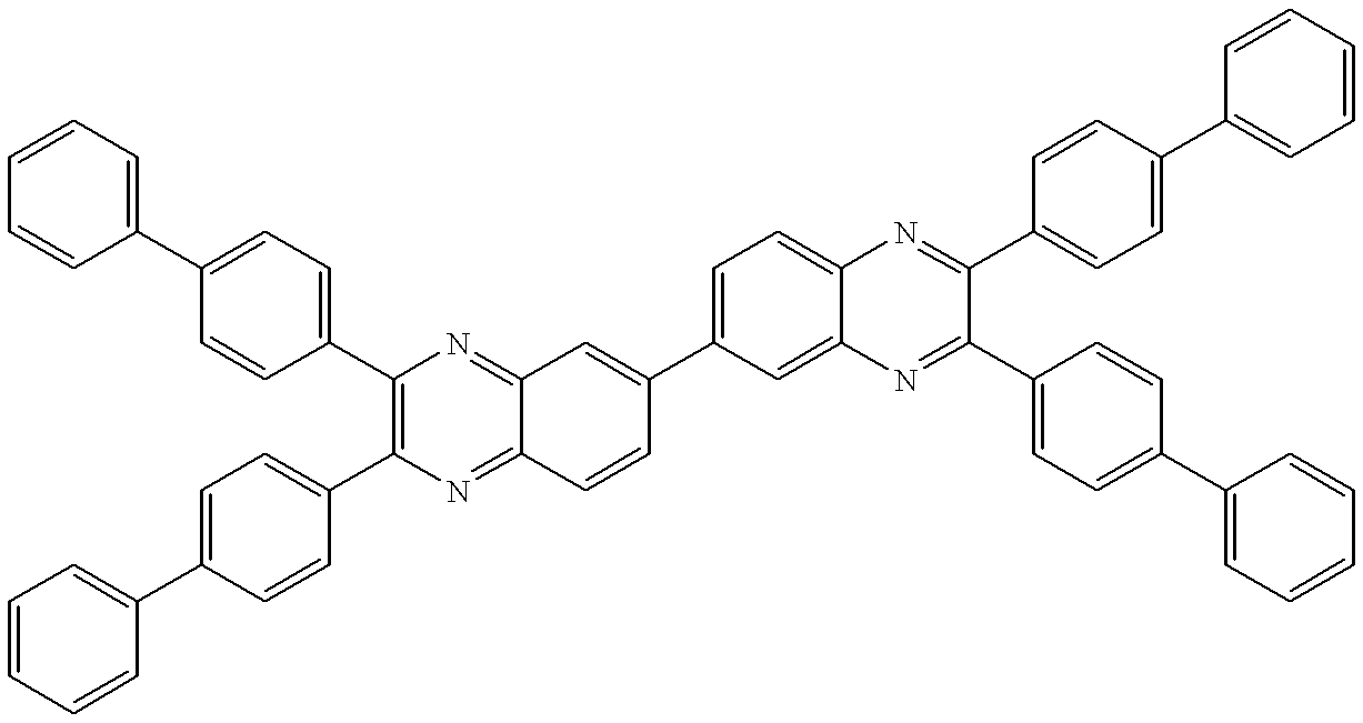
C1=CC=C(C2=CC=C(C3=C(C4=CC=C(C5=CC=CC=C5)C=C4)N=C4C(=N3)C=C(C3=CC=C5C(=C3)N=C(C3=CC=C(C6=CC=CC=C6)C=C3)C(C3=CC=C(C6=CC=CC=C6)C=C3)=N5)C=C4)C=C2)C=C1
